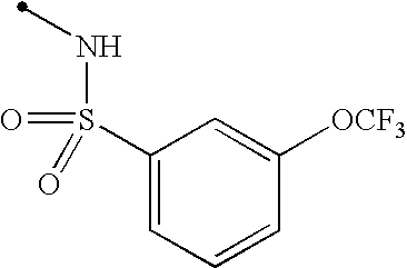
N(S(C1=CC=CC([OCF3])=C1)(=O)=O)C
